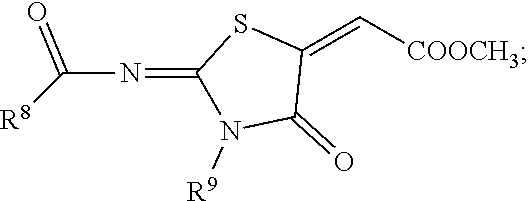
C(N=C1N([R9])C(=O)C(=C[COOCH3])S1)([R8])=O
